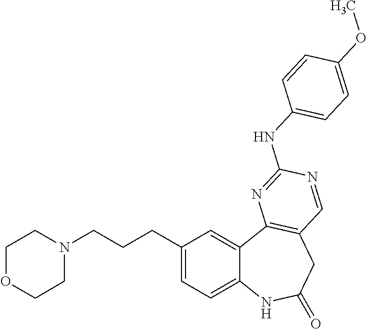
C1(CCCN2CCOCC2)=CC=C2C(=C1)C1=C(CC(=O)N2)C=NC(NC2=CC=C(OC)C=C2)=N1
